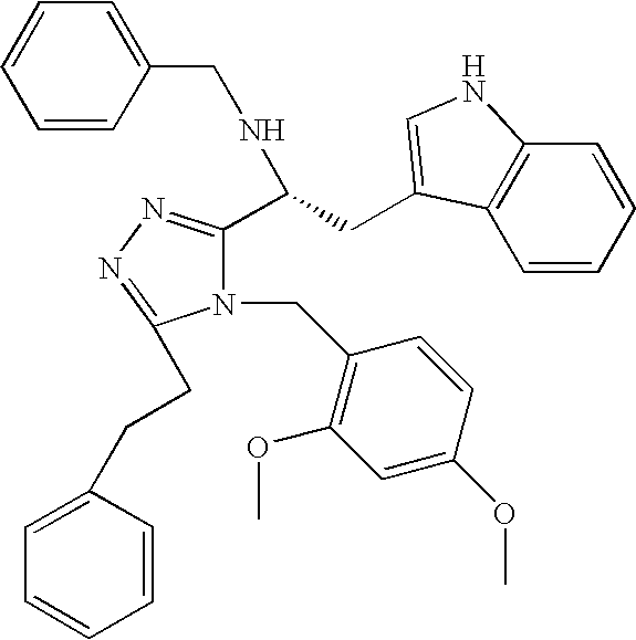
N1(CC2=C(OC)C=C(OC)C=C2)C(C(NCC2=CC=CC=C2)CC2=CNC3=C2C=CC=C3)=NN=C1CCC1=CC=CC=C1
